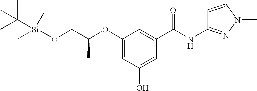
O(C1=CC(O)=CC(C(NC2=NN(C)C=C2)=O)=C1)C(CO[Si](C)(C)C(C)(C)C)C
